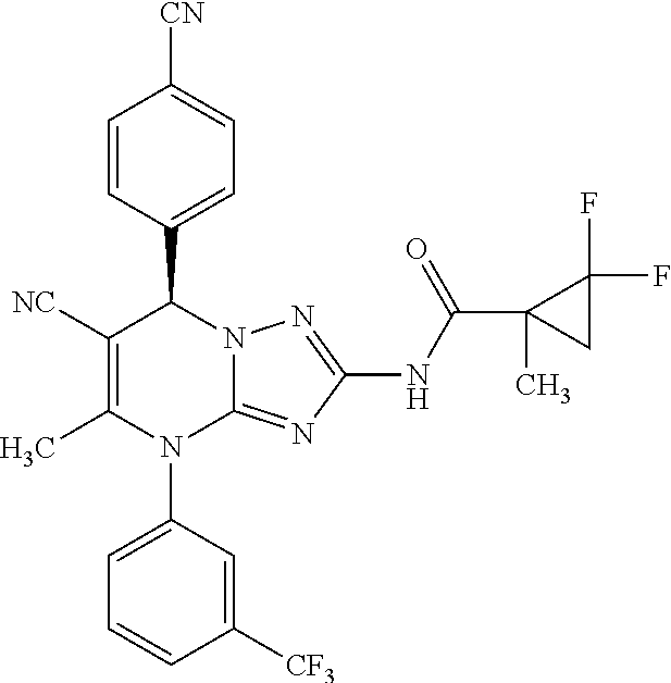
C1=CC(C2C([NC])=C(C)N(C3=CC=CC([CF3])=C3)C3=NC(NC(C4(C)CC4(F)F)=O)=NN23)=CC=C1[CN]
